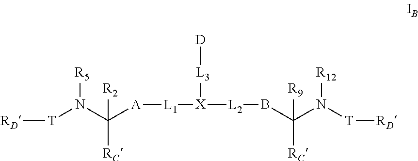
[RD][T]N(C([A][L1][X]([L3][D])[L2]BC(N([T][RD])[R12])([RC])[R9])([R2])[RC])[R5]
